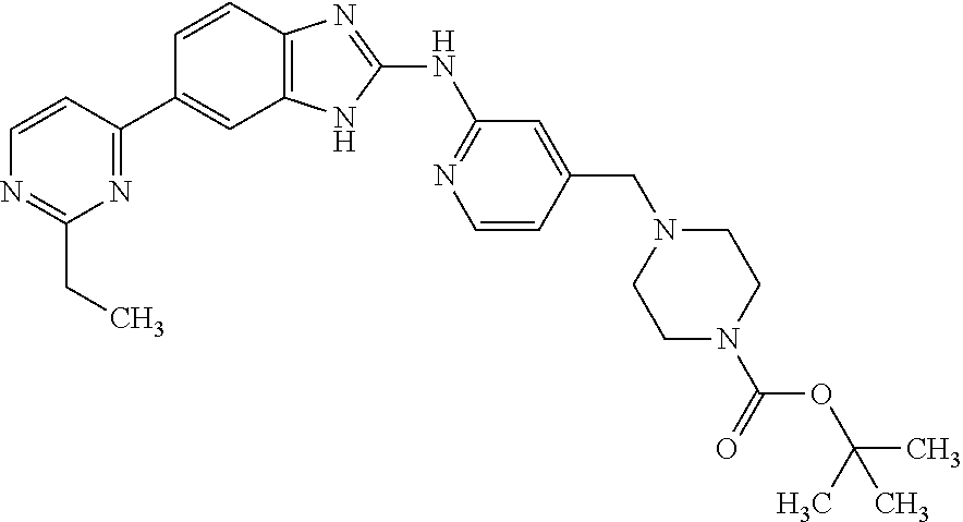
C1=CC(C2=CC3=C(C=C2)N=C(NC2=NC=CC(CN4CCN(C(=O)OC(C)(C)C)CC4)=C2)N3)=NC(CC)=N1
